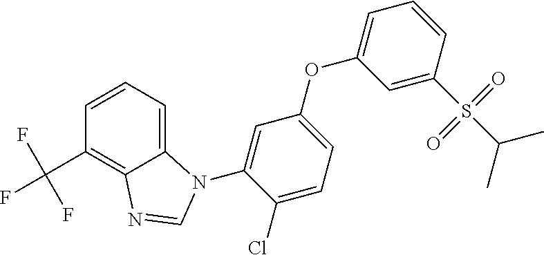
C1=C2C(=C(C(F)(F)F)C=C1)N=CN2C1=CC(OC2=CC=CC(S(C(C)C)(=O)=O)=C2)=CC=C1Cl
